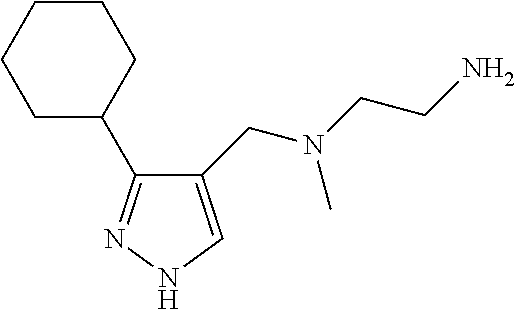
C1(CN(CCN)C)=CNN=C1C1CCCCC1
